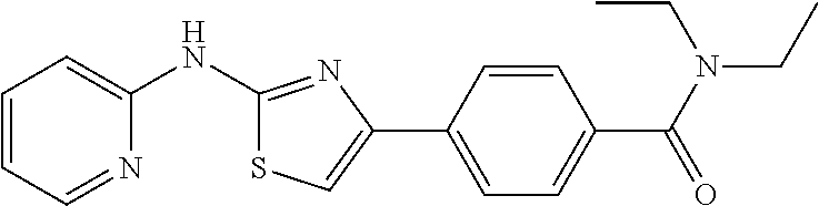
C1=CC=NC(NC2=NC(C3=CC=C(C(=O)N(CC)CC)C=C3)=CS2)=C1
